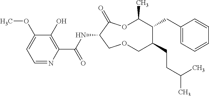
C1(O)=C(C(NC2C(=O)OC(C)C(CC3=CC=CC=C3)C(CCC(C)C)COC2)=O)N=CC=C1OC
